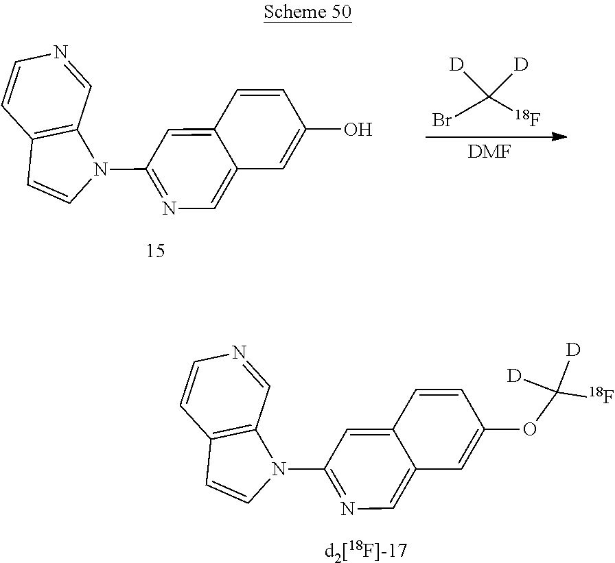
C1(N2C3=C(C=C2)C=CN=C3)=NC=C2C(=C1)C=CC(O)=C2.[D]C([D])(Br)[18F].[DMF].C1(N2C3=C(C=C2)C=CN=C3)=NC=C2C(=C1)C=CC(OC([D])([D])[18F])=C2
